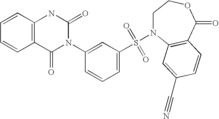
C1=CC2=C(C=C1)C(=O)N(C1=CC(S(=O)(=O)N3CCOC(=O)C4=C3C=C(C#N)C=C4)=CC=C1)C(=O)N2
